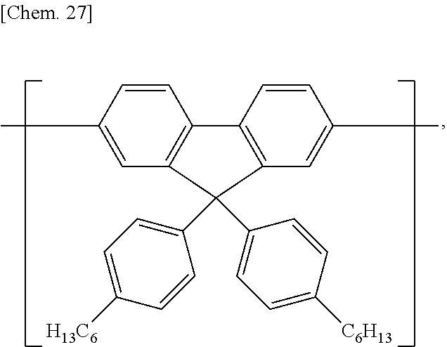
C1=CC(C)=CC2=C1C1=C(C=C(C)C=C1)C2(C1=CC=C([H13C6])C=C1)C1=CC=C([C6H13])C=C1
